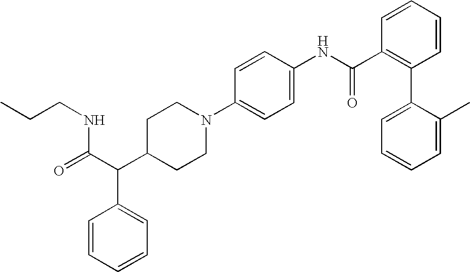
N1(C2=CC=C(NC(C3=C(C4=CC=CC=C4C)C=CC=C3)=O)C=C2)CCC(C(C(NCCC)=O)C2=CC=CC=C2)CC1
